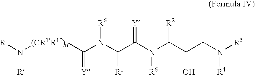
C(N(C(C(N(C(C(CN([R4])[R5])O)[R2])[R6])=[Y])[R1])[R6])([(CR1R1)n]N([R])[R])=[Y]
